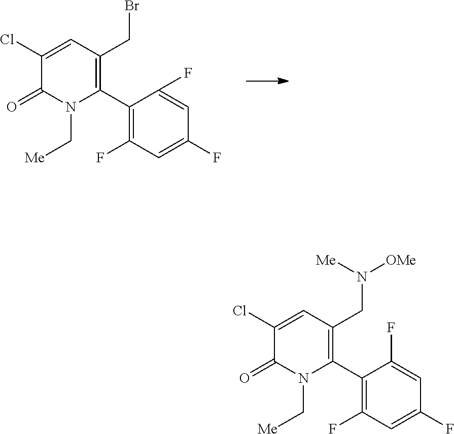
C1(Cl)=CC(CBr)=C(C2=C(F)C=C(F)C=C2F)N(C[Me])C1=O.C1(Cl)=CC(CN([OMe])[Me])=C(C2=C(F)C=C(F)C=C2F)N(C[Me])C1=O
